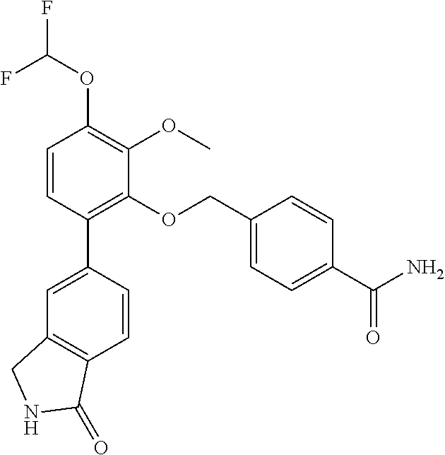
C1=CC(C2=CC3=C(C=C2)C(=O)NC3)=C(OCC2=CC=C(C(N)=O)C=C2)C(OC)=C1OC(F)F
